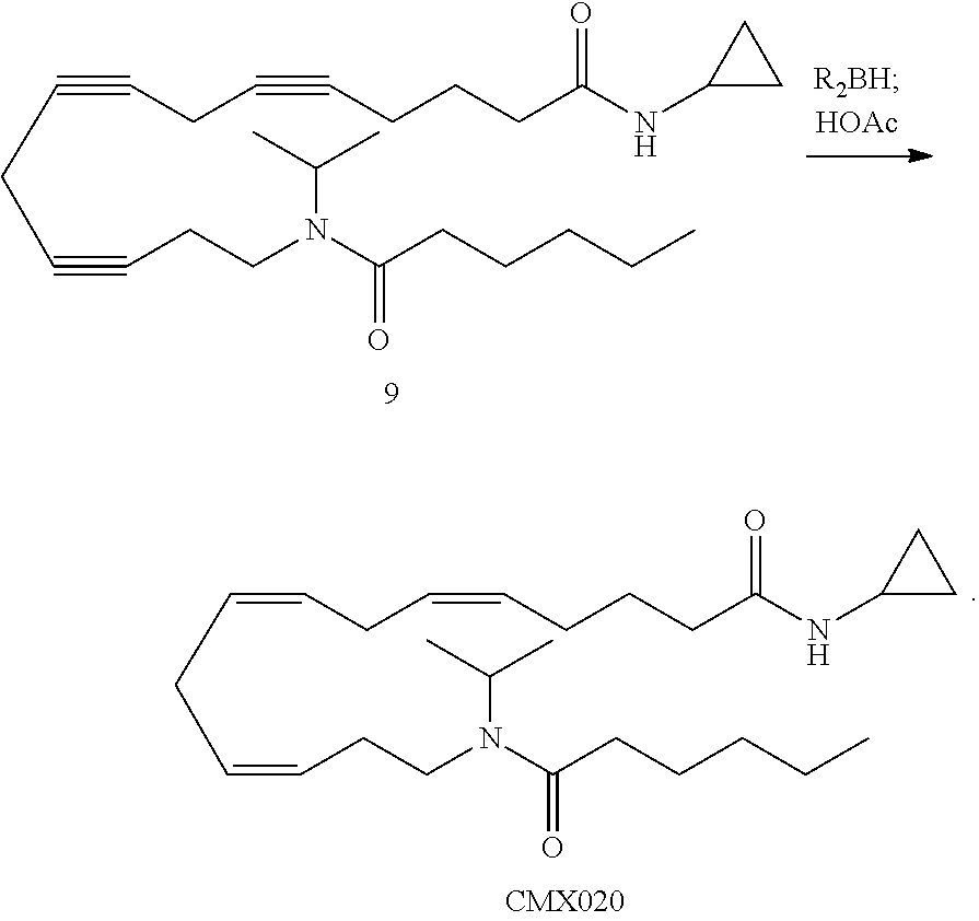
C(CC#CCCN(C(CCCCC)=O)C(C)C)#CCC#CCCCC(NC1CC1)=O.C(CC=CCCN(C(CCCCC)=O)C(C)C)=CCC=CCCCC(NC1CC1)=O
